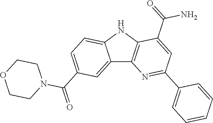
C12=CC(C(=O)N3CCOCC3)=CC=C1NC1=C2N=C(C2=CC=CC=C2)C=C1C(N)=O
